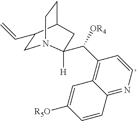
C1C(C=C)C2CCN1C(C(C1=C3C(=NC=C1)C=CC([R5O])=C3)[OR4])([H])C2
